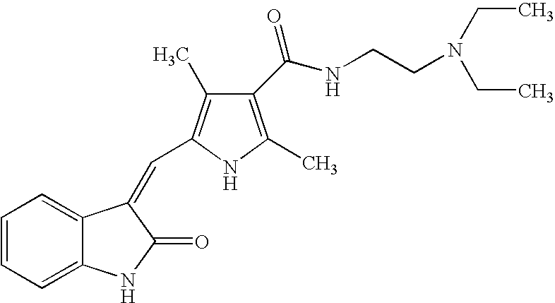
C1=CC=C2C(=C1)C(=CC1=C(C)C(C(NCCN(CC)CC)=O)=C(C)N1)C(=O)N2
